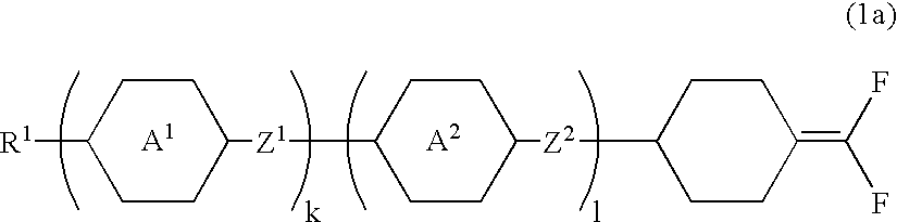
C1([R1])CCC([Z1]C2CCC([Z2]C3CCC(=C(F)F)CC3)CC2)CC1
